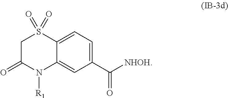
C1=C2C(=CC(C([NHOH])=O)=C1)N([R1])C(=O)CS2(=O)=O
